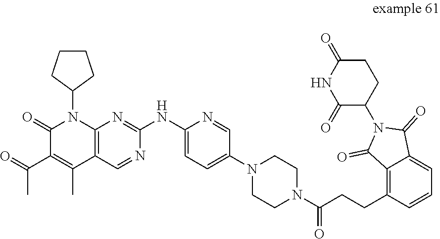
C1(=O)C(C(=O)C)=C(C)C2=C(N1C1CCCC1)N=C(NC1=CC=C(N3CCN(C(CCC4=C5C(=CC=C4)C(=O)N(C4CCC(=O)NC4=O)C5=O)=O)CC3)C=N1)N=C2
